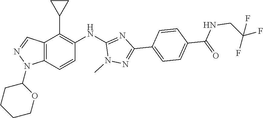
C1(NC2=NC(C3=CC=C(C(NCC(F)(F)F)=O)C=C3)=NN2C)=C(C2CC2)C2=C(C=C1)N(C1CCCCO1)N=C2
